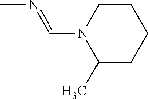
CN=CN1C(C)CCCC1
